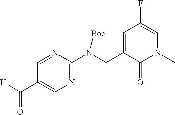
[H]C(C1=CN=C(N(CC2=CC(F)=CN(C)C2=O)[Boc])N=C1)=O
